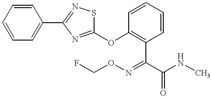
O(C1=C(C(C(NC)=O)=NOCF)C=CC=C1)C1=NC(C2=CC=CC=C2)=NS1
